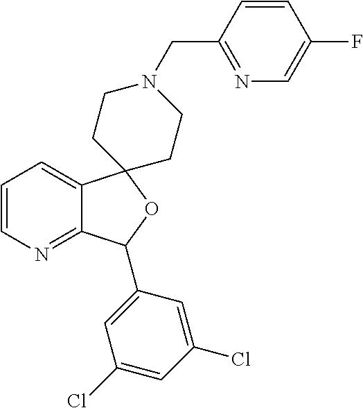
C1=CN=C2C(=C1)C1(OC2C2=CC(Cl)=CC(Cl)=C2)CCN(CC2=NC=C(F)C=C2)CC1
